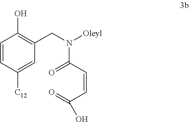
C1=CC([C12])=CC(CN([Oleyl])C(C=CC(=O)O)=O)=C1O
